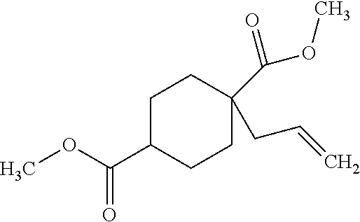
C1C(C(OC)=O)CCC(C(=O)OC)(CC=C)C1
